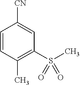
C1=CC(C)=C(S(C)(=O)=O)C=C1[CN]
